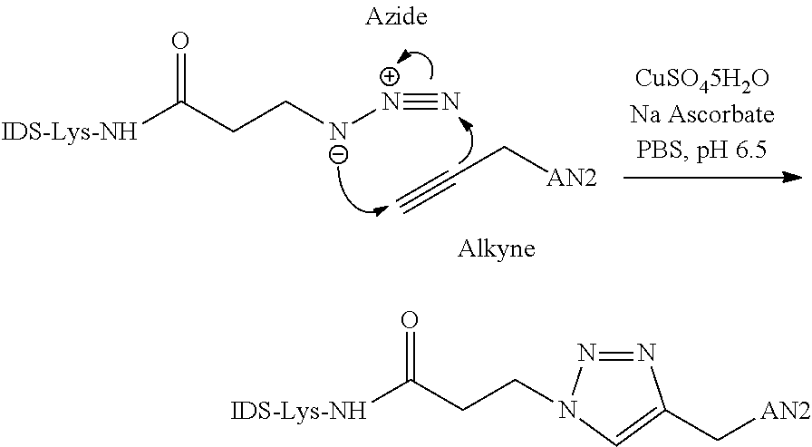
[IDS-Lys-NH]C(CC[N-][N+]#N)=O.C#CC[AN2].[IDS-Lys-NH]C(CCN1N=NC(C[AN2])=C1)=O
